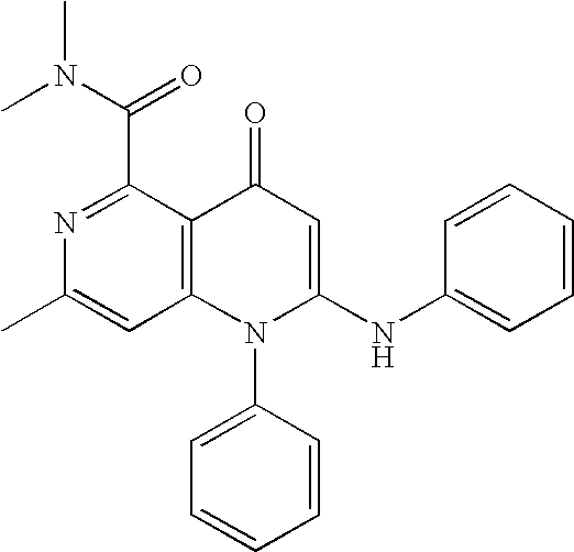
N1=C(C(N(C)C)=O)C2=C(C=C1C)N(C1=CC=CC=C1)C(NC1=CC=CC=C1)=CC2=O
